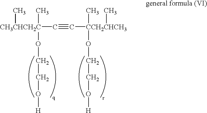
[CH3CHCH2C](C#C[CCH2CHCH3](C)(OCCO[H])C)(C)(C)OCCO[H]
